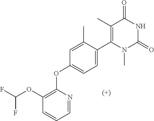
C1(C)=C(C2=CC=C(OC3=C(OC(F)F)C=CC=N3)C=C2C)N(C)C(=O)NC1=O
